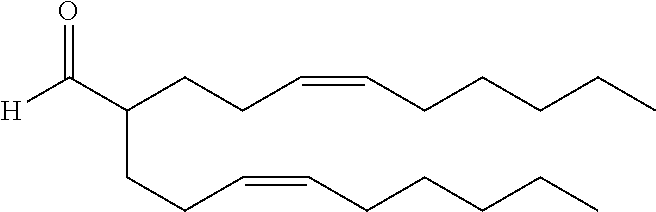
C(CCC=CCCCCC)(C([H])=O)CCC=CCCCCC
